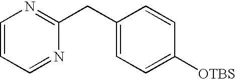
C1(CC2=NC=CC=N2)=CC=C([OTBS])C=C1
